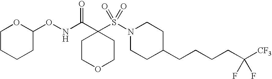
N(C(C1(S(N2CCC(CCCCC([CF3])(F)F)CC2)(=O)=O)CCOCC1)=O)OC1OCCCC1
